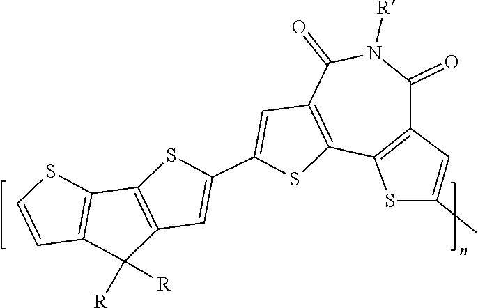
C1(=O)C2=C(C3=C(C(=O)N1[R])C=C(C1=CC4=C(S1)C1=C(C4([R])[R])C=CS1)S3)SC(C)=C2
